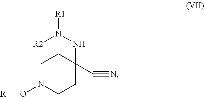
C1N(O[R])CCC(NN([R2])[R1])(C#N)C1
